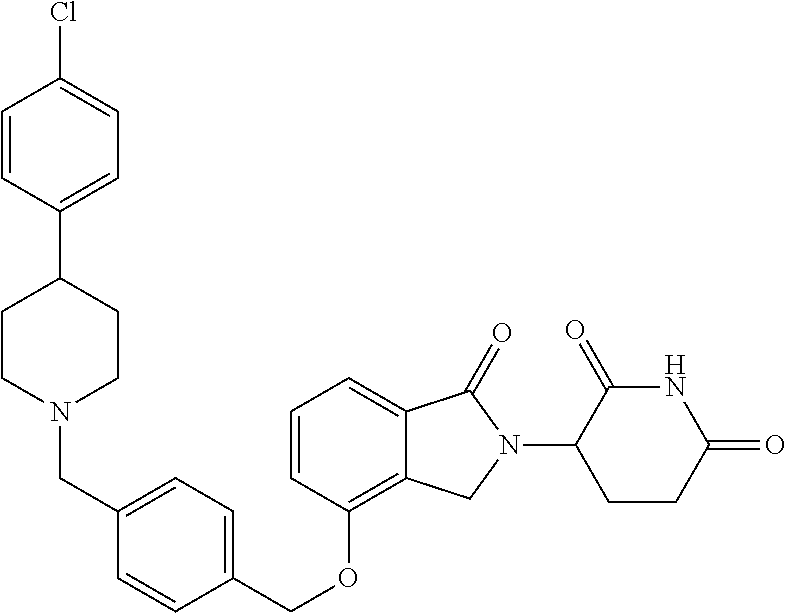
C(OC1=C2C(=CC=C1)C(=O)N(C1C(=O)NC(=O)CC1)C2)C1=CC=C(CN2CCC(C3=CC=C(Cl)C=C3)CC2)C=C1
